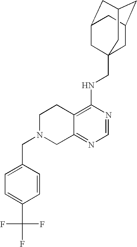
C12=C(NCC34CC5CC(CC(C3)C5)C4)N=CN=C1CN(CC1=CC=C(C(F)(F)F)C=C1)CC2
